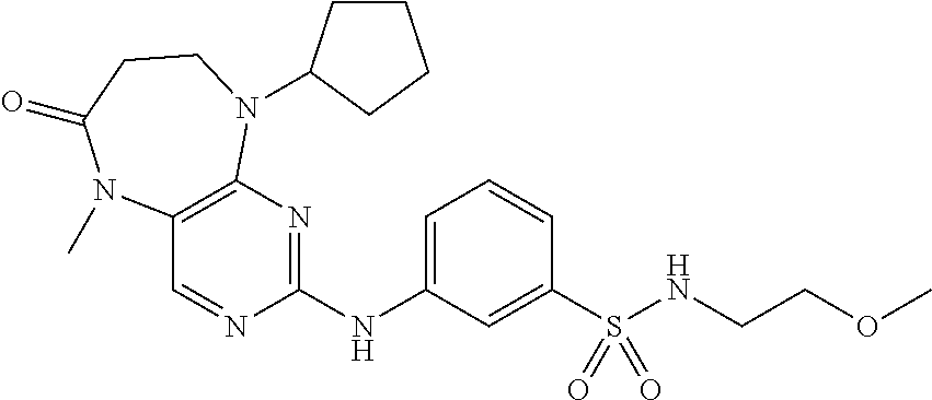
C1=CC=C(NC2=NC3=C(C=N2)N(C)C(=O)CCN3C2CCCC2)C=C1S(NCCOC)(=O)=O
